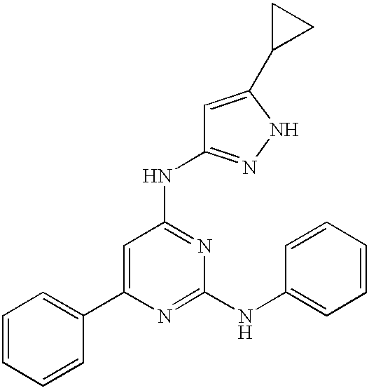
C1=C(C2=CC=CC=C2)N=C(NC2=CC=CC=C2)N=C1NC1=NNC(C2CC2)=C1
